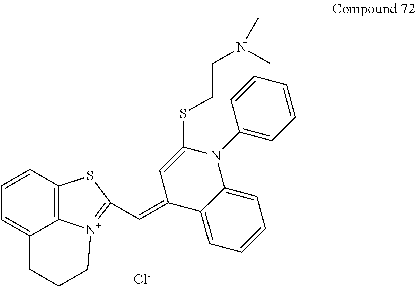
C1=C2C3=C(C=C1)SC(C=C1C4=CC=CC=C4N(C4=CC=CC=C4)C(SCCN(C)C)=C1)=[N+]3CCC2.[Cl-]
